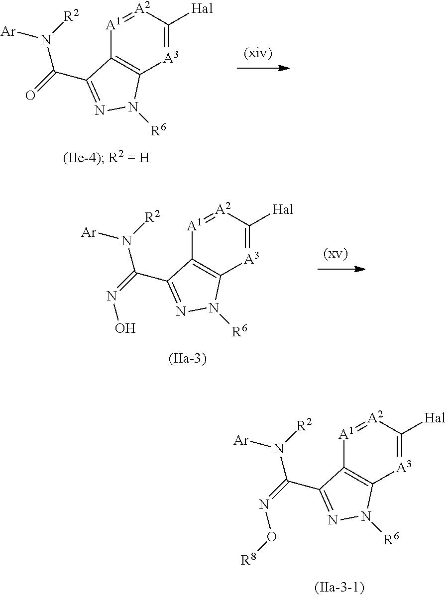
C12=C([A3]=C([Hal])[A2]=[A1]1)N([R6])N=C2C(N([Ar])[R2])=NO.C12=C([A3]=C([Hal])[A2]=[A1]1)N([R6])N=C2C(N([Ar])[R2])=NO[R8].C12=C([A3]=C([Hal])[A2]=[A1]1)N([R6])N=C2C(N([Ar])[R2])=O
